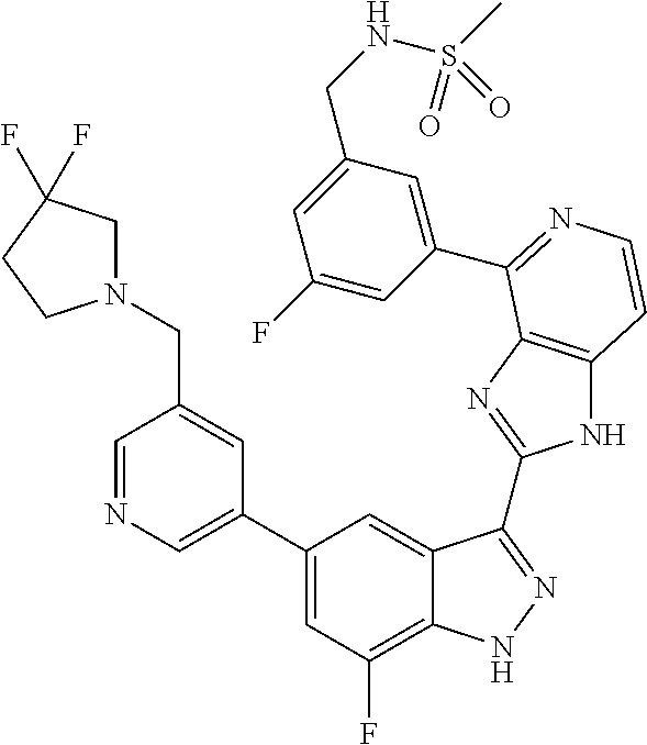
C1=C(C2=CC(F)=C3C(=C2)C(C2=NC4=C(N2)C=CN=C4C2=CC(CNS(C)(=O)=O)=CC(F)=C2)=NN3)C=C(CN2CC(F)(F)CC2)C=N1
